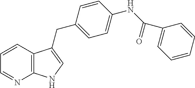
C1=CC2=C(N=C1)NC=C2CC1=CC=C(NC(C2=CC=CC=C2)=O)C=C1
